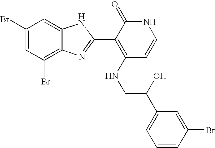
C1(Br)=C2C(=CC(Br)=C1)NC(C1=C(NCC(C3=CC=CC(Br)=C3)O)C=CNC1=O)=N2
